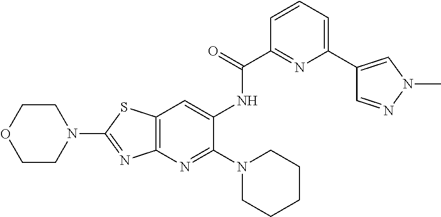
C1(NC(=O)C2=NC(C3=CN(C)N=C3)=CC=C2)=CC2=C(N=C1N1CCCCC1)N=C(N1CCOCC1)S2
